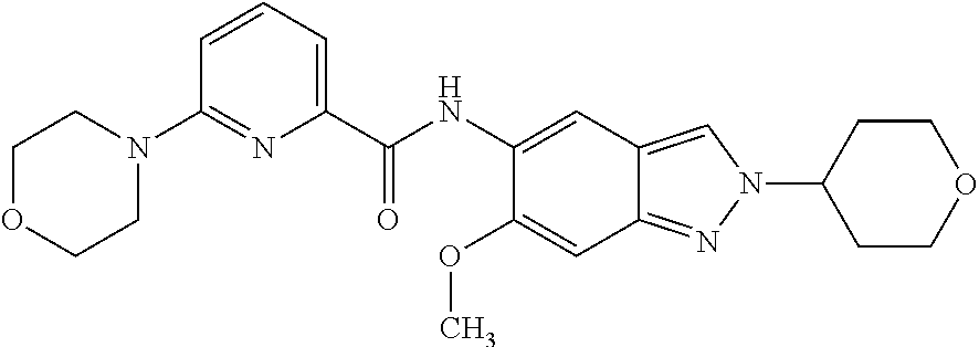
C1(C(NC2=CC3=CN(C4CCOCC4)N=C3C=C2OC)=O)=CC=CC(N2CCOCC2)=N1
